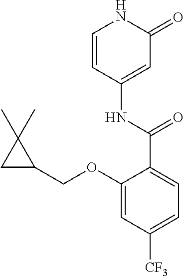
C1=CC(NC(C2=CC=C([CF3])C=C2OCC2C(C)(C)C2)=O)=CC(=O)N1
